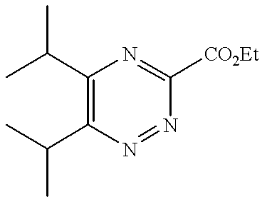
C1(C(C)C)=C(C(C)C)N=NC([CO2Et])=N1
